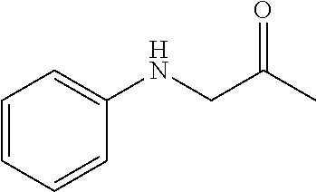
C1=CC=CC(NCC(C)=O)=C1
